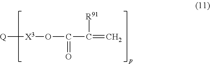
[X3]([Q])OC(=O)C([R91])=C
